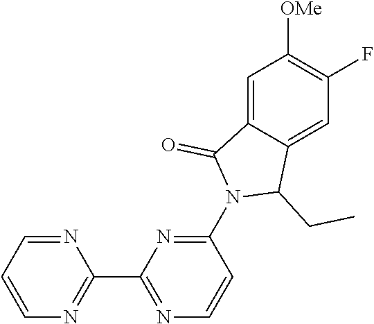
C1=C2C(=CC(F)=C1[OMe])C(CC)N(C1=NC(C3=NC=CC=N3)=NC=C1)C2=O
